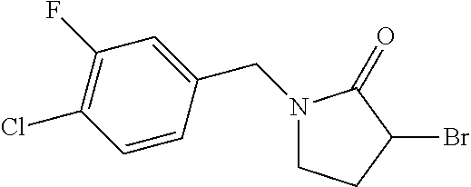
C1CC(Br)C(=O)N1CC1=CC(F)=C(Cl)C=C1
